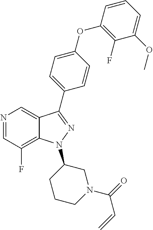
N1=CC(F)=C2C(=C1)C(C1=CC=C(OC3=C(F)C(OC)=CC=C3)C=C1)=NN2C1CCCN(C(=O)C=C)C1
